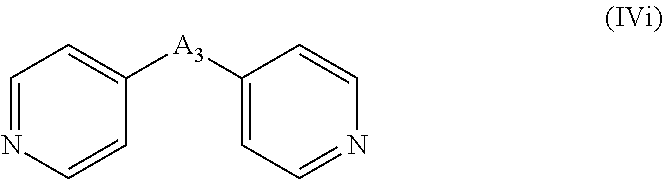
C1=NC=CC([A3]C2=CC=NC=C2)=C1
